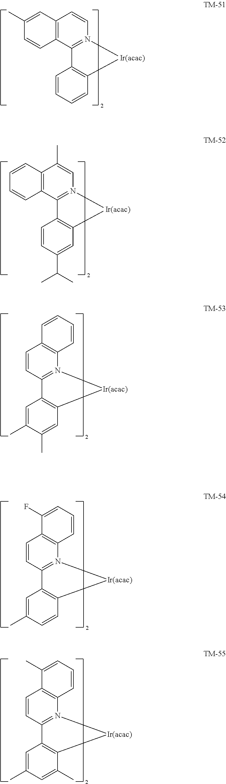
C1=CC=CC2=C1C1=N([Ir(acac)]2)C=CC2=C1C=CC(C)=C2.C1=CC(C(C)C)=CC2=C1C1=N([Ir(acac)]2)C=C(C)C2=C1C=CC=C2.C1=C(C)C(C)=CC2=C1C1=N([Ir(acac)]2)C2=C(C=C1)C=CC=C2.C1=C(C)C=CC2=C1C1=N([Ir(acac)]2)C2=C(C=C1)C(F)=CC=C2.C1=C(C)C=C(C)C2=C1C1=N([Ir(acac)]2)C2=C(C=C1)C(C)=CC=C2
